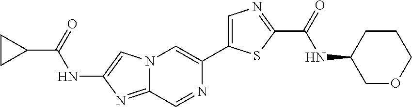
N12C(=NC(NC(C3CC3)=O)=C1)C=NC(C1=CN=C(C(=O)NC3COCCC3)S1)=C2
